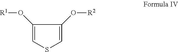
C1(O[R1])=CSC=C1O[R2]
